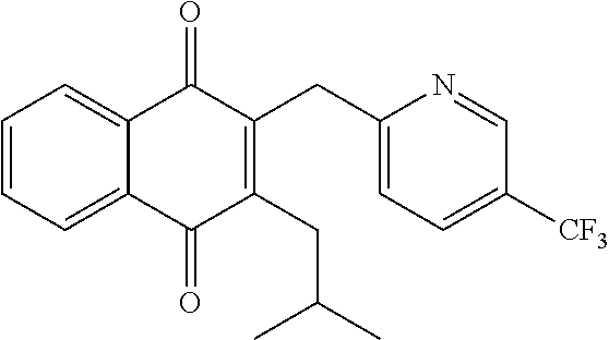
C1=CC=C2C(=C1)C(=O)C(CC1=CC=C([CF3])C=N1)=C(CC(C)C)C2=O
